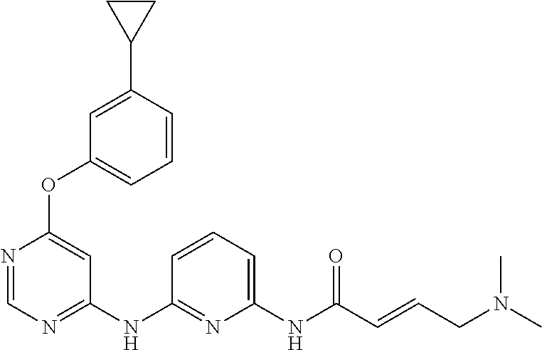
C1(OC2=CC(NC3=NC(NC(C=CCN(C)C)=O)=CC=C3)=NC=N2)=CC=CC(C2CC2)=C1
